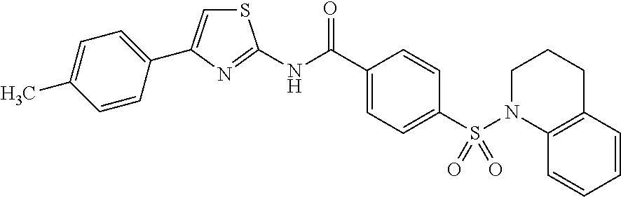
C1(C(NC2=NC(C3=CC=C(C)C=C3)=CS2)=O)=CC=C(S(N2C3=C(CCC2)C=CC=C3)(=O)=O)C=C1
